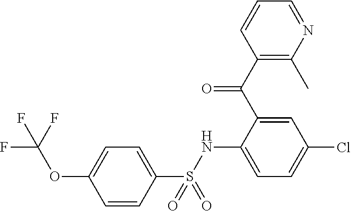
C1(C(C2=CC(Cl)=CC=C2NS(C2=CC=C(OC(F)(F)F)C=C2)(=O)=O)=O)=C(C)N=CC=C1
